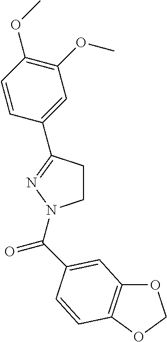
C1CC(C2=CC(OC)=C(OC)C=C2)=NN1C(=O)C1=CC2=C(OCO2)C=C1
